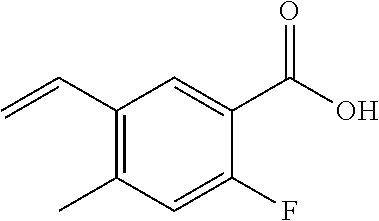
C1(C=C)=C(C)C=C(F)C(C(O)=O)=C1
